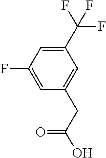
C(C(O)=O)C1=CC(C(F)(F)F)=CC(F)=C1
